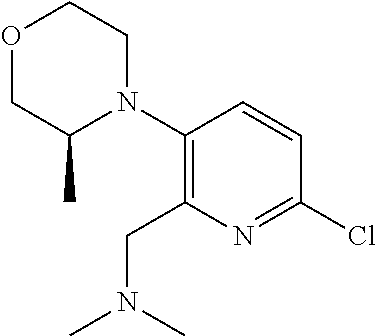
C1(Cl)=NC(CN(C)C)=C(N2CCOCC2C)C=C1
